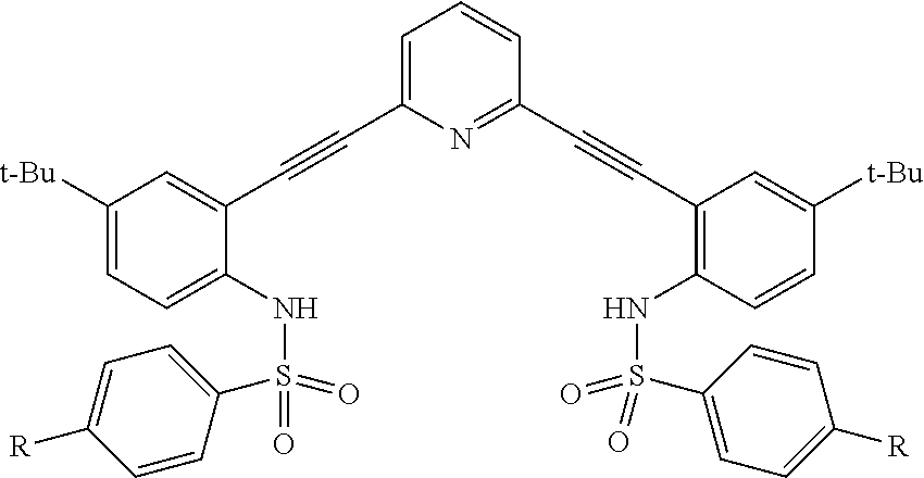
C1([t-Bu])=CC=C(NS(=O)(=O)C2=CC=C([R])C=C2)C(C#CC2=CC=CC(C#CC3=C(NS(C4=CC=C([R])C=C4)(=O)=O)C=CC([t-Bu])=C3)=N2)=C1
